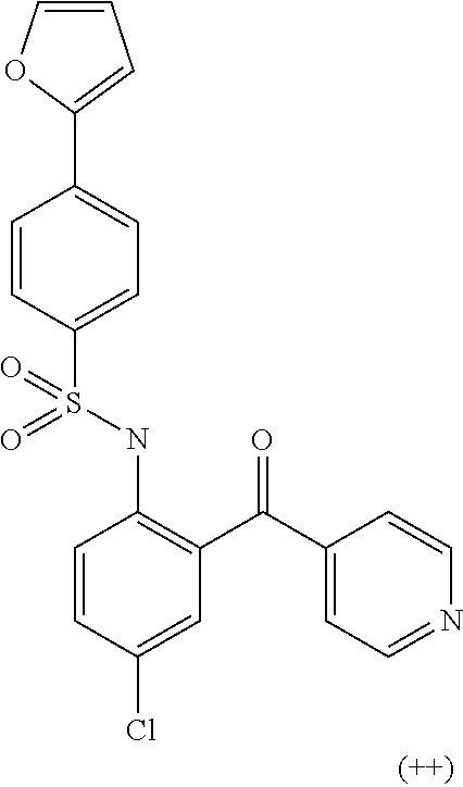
C1=CC(S(NC2=C(C(C3=CC=NC=C3)=O)C=C(Cl)C=C2)(=O)=O)=CC=C1C1=CC=CO1
